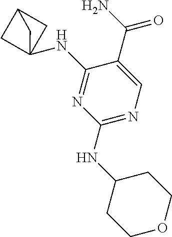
C1(NC23CC(C2)C3)=NC(NC2CCOCC2)=NC=C1C(=O)N
